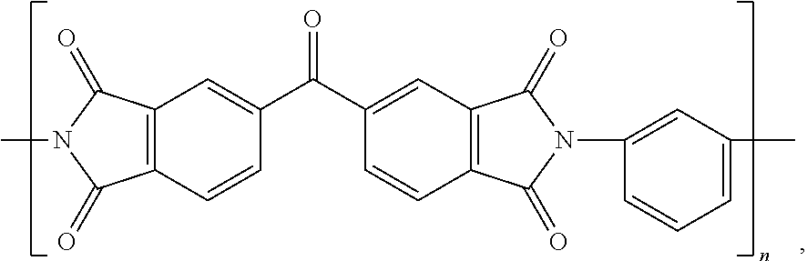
C12=C(C=CC(C(C3=CC4=C(C=C3)C(=O)N(C3=CC(C)=CC=C3)C4=O)=O)=C1)C(=O)N(C)C2=O
